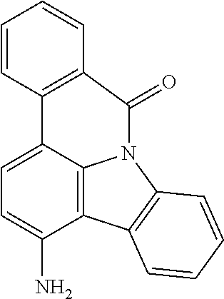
C1=CC2=C(C=C1)C(=O)N1C3=C(C(N)=CC=C23)C2=C1C=CC=C2
